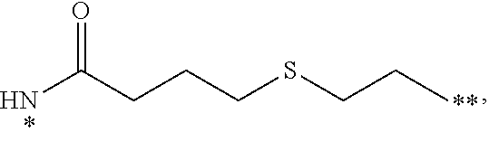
C(CSCCCC(N)=O)C
